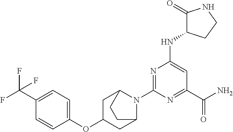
C1C(OC2=CC=C(C(F)(F)F)C=C2)CC2N(C3=NC(NC4C(=O)NCC4)=CC(C(N)=O)=N3)C1CC2
